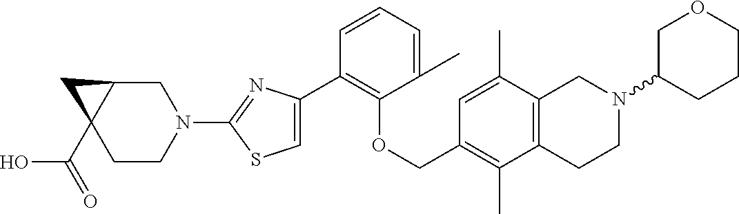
C1(C2=CSC(N3CC4C(C(=O)O)(CC3)C4)=N2)=C(OCC2=C(C)C3=C(C(C)=C2)CN(C2CCCOC2)CC3)C(C)=CC=C1
